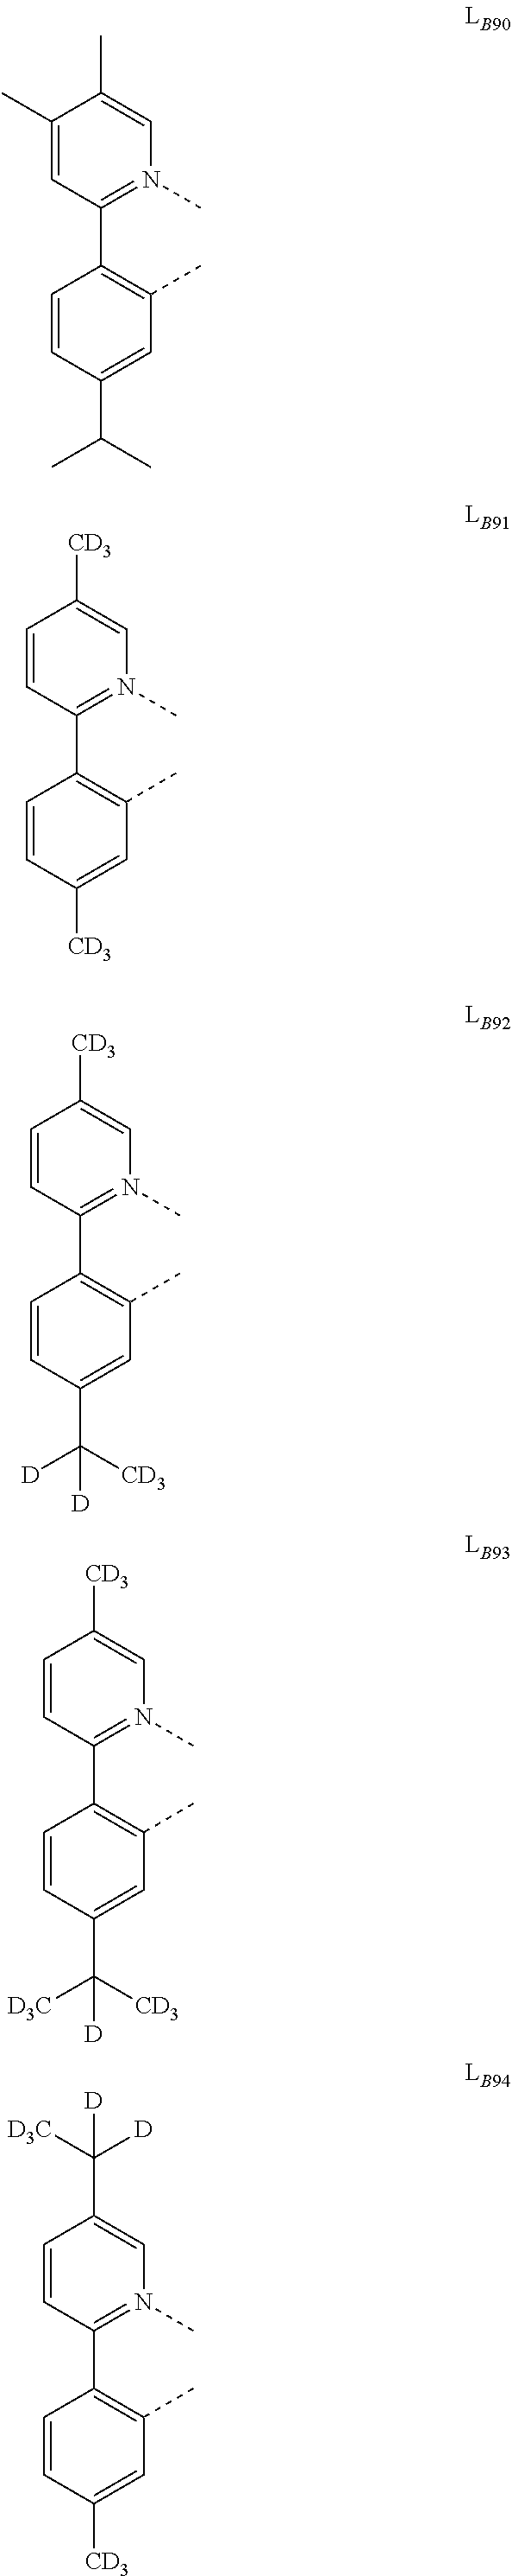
C1=C(C)C(C)=CN(C)=C1C1=C(C)C=C(C(C)C)C=C1.C1=CC(C([D3C])([D])[D])=CN(C)=C1C1=C(C)C=C([CD3])C=C1.C1=CC([CD3])=CN(C)=C1C1=C(C)C=C(C([CD3])([D3C])[D])C=C1.C1=CC([CD3])=CN(C)=C1C1=C(C)C=C(C([CD3])([D])[D])C=C1.C1=CC([CD3])=CN(C)=C1C1=C(C)C=C([CD3])C=C1
